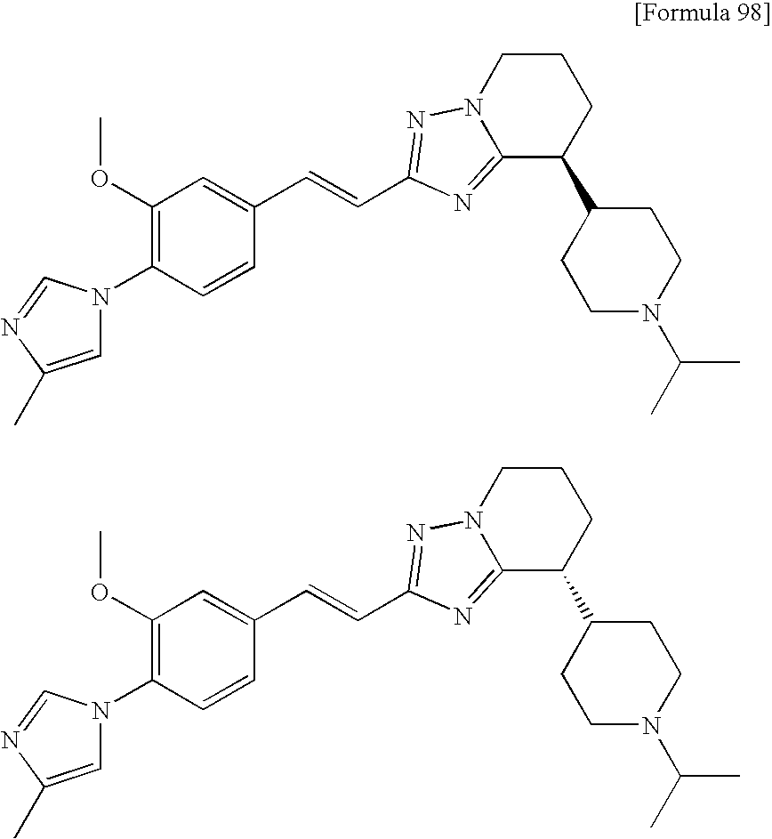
C1=C(C)N=CN1C1=C(OC)C=C(C=CC2=NN3CCCC(C4CCN(C(C)C)CC4)C3=N2)C=C1.C1=C(C)N=CN1C1=C(OC)C=C(C=CC2=NN3CCCC(C4CCN(C(C)C)CC4)C3=N2)C=C1
